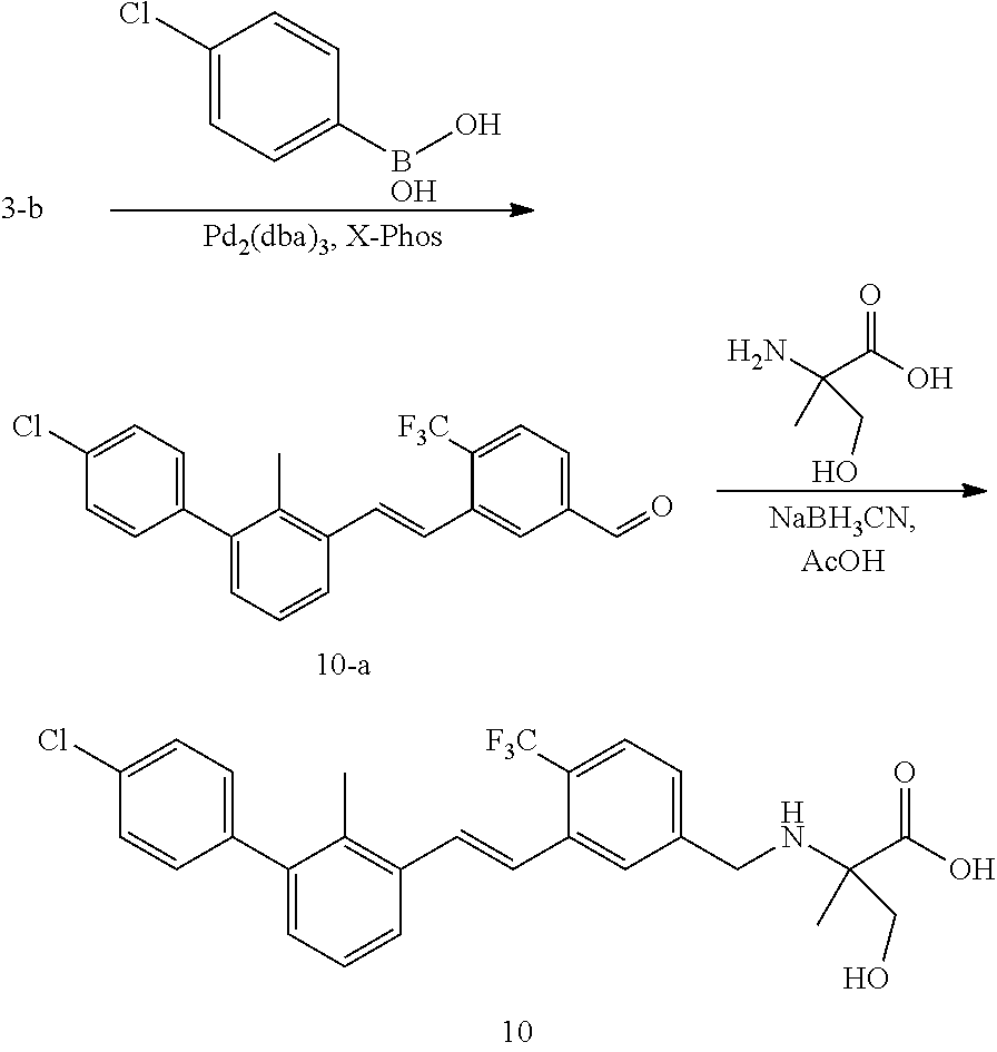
C1(Cl)=CC=C(BO)C=C1.O.C1(C2=CC=CC(C=CC3=CC(CNC(C(O)=O)(C)CO)=CC=C3[F3C])=C2C)=CC=C(Cl)C=C1.NC(C(O)=O)(C)CO.C1(C2=CC=CC(C=CC3=CC(C=O)=CC=C3[F3C])=C2C)=CC=C(Cl)C=C1
